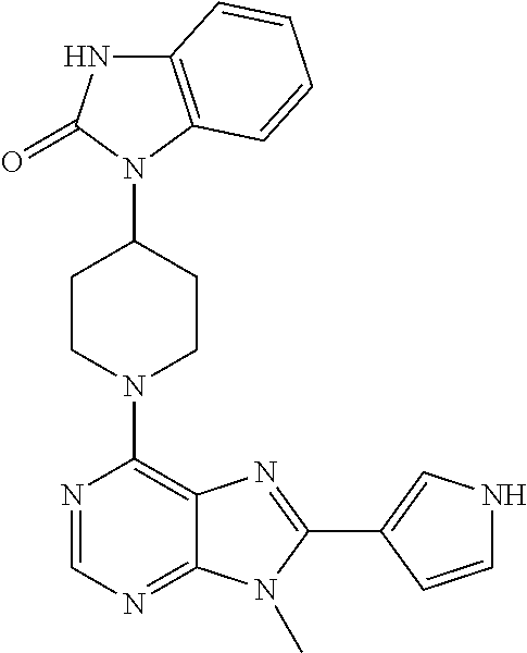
C12=C(N(C3CCN(C4=C5C(=NC=N4)N(C)C(C4=CNC=C4)=N5)CC3)C(=O)N1)C=CC=C2
